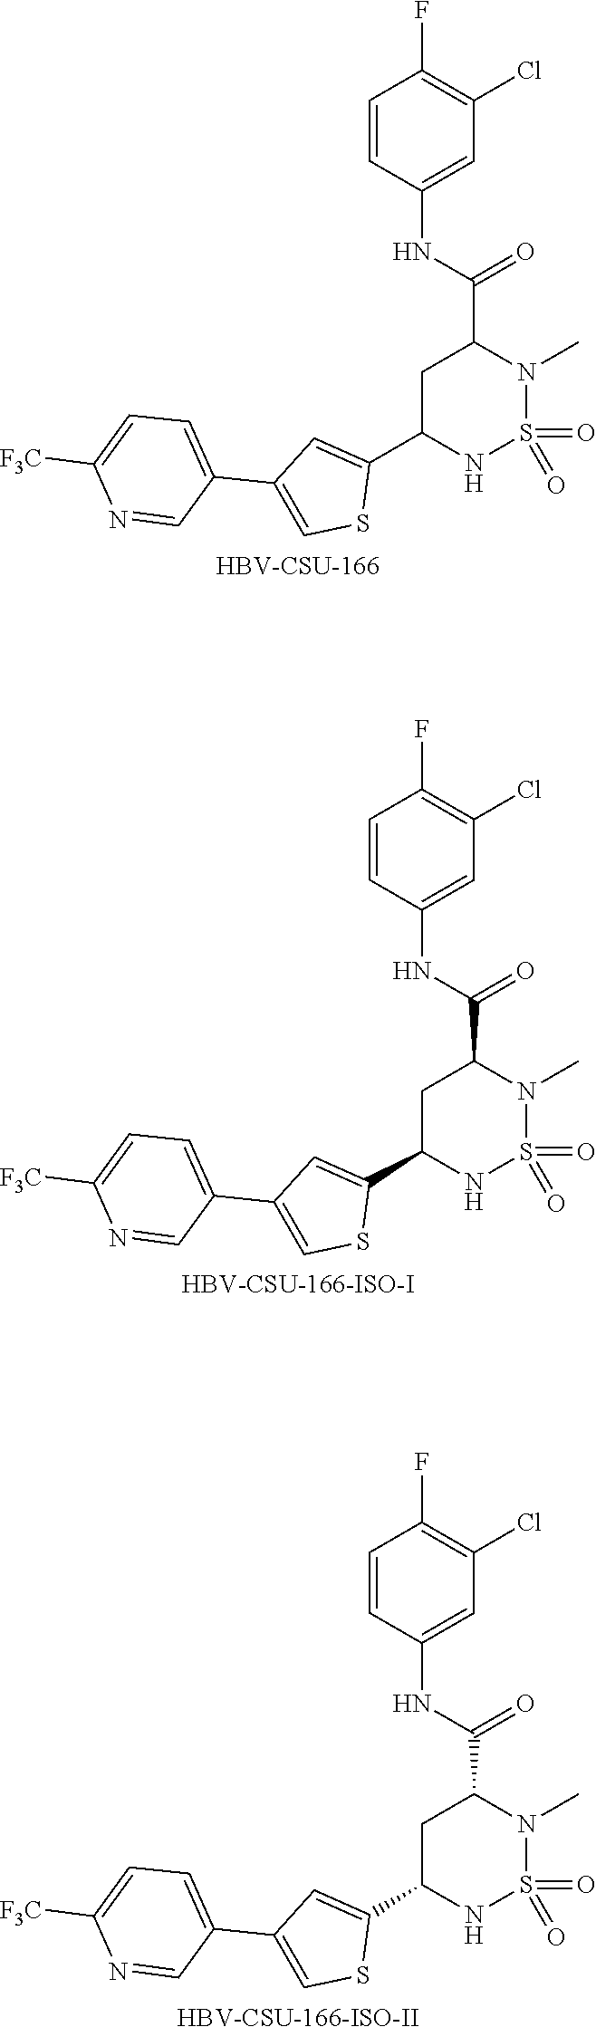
C1C(C2=CC(C3=CC=C([F3C])N=C3)=CS2)NS(=O)(=O)N(C)C1C(NC1=CC(Cl)=C(F)C=C1)=O.[HBV-CSU-166].C1C(C2=CC(C3=CC=C([F3C])N=C3)=CS2)NS(=O)(=O)N(C)C1C(NC1=CC(Cl)=C(F)C=C1)=O.[HBV-CSU-166-ISO-I].C1C(C2=CC(C3=CC=C([F3C])N=C3)=CS2)NS(=O)(=O)N(C)C1C(NC1=CC(Cl)=C(F)C=C1)=O.[HBV-CSU-166-ISO-II]
